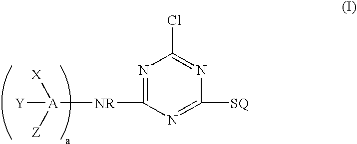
N1=C([NR][A]([X])([Y])[Z])N=C([SQ])N=C1Cl
